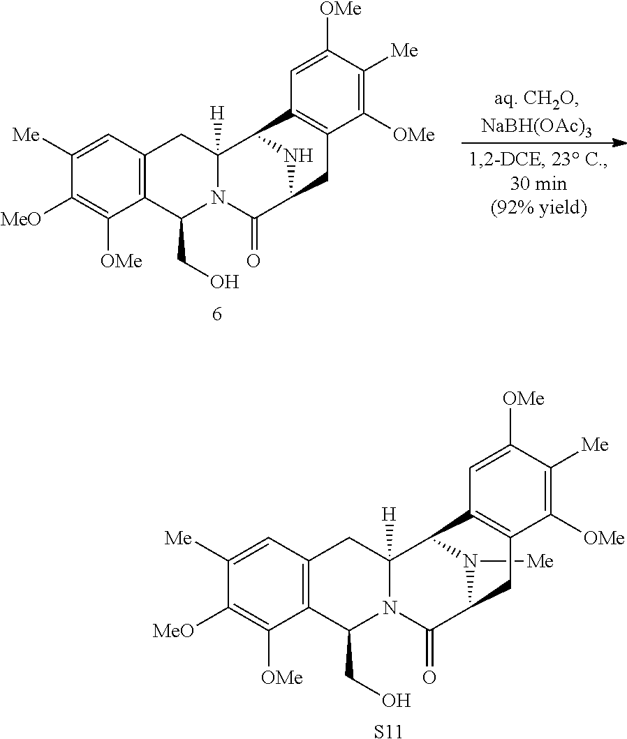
C1([Me])=CC2=C(C([OMe])=C1[MeO])C(CO)N1C([H])(C2)C2NC(C1=O)CC1=C2C=C([OMe])C([Me])=C1[OMe].C1([Me])=CC2=C(C([OMe])=C1[MeO])C(CO)N1C([H])(C2)C2N([Me])C(C1=O)CC1=C2C=C([OMe])C([Me])=C1[OMe].[S11]
